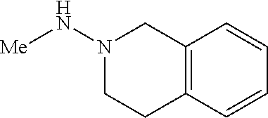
C12=C(CN(N[Me])CC1)C=CC=C2
